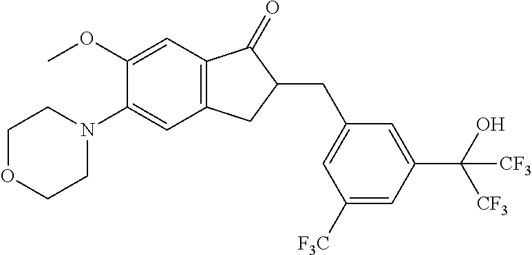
C1(OC)=CC2=C(C=C1N1CCOCC1)CC(CC1=CC([F3C])=CC(C(O)([CF3])[CF3])=C1)C2=O
